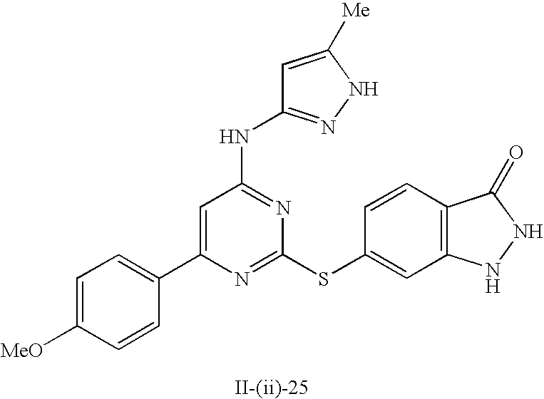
C1=C(C2=CC=C([MeO])C=C2)N=C(SC2=CC3=C(C=C2)C(=O)NN3)N=C1NC1=NNC([Me])=C1
